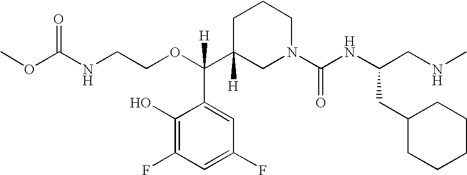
O=C(NCCOC(C1([H])CN(C(NC(CNC)CC2CCCCC2)=O)CCC1)(C1=CC(F)=CC(F)=C1O)[H])OC
